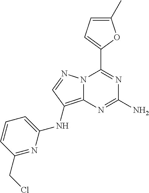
N12C(=C(NC3=CC=CC(CCl)=N3)C=N1)N=C(N)N=C2C1=CC=C(C)O1
